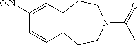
C1([O2N])=CC2=C(C=C1)CCN(C(C)=O)CC2
